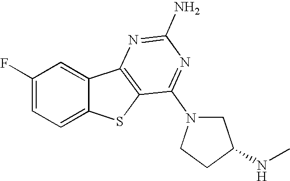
C1(F)=CC=C2C(=C1)C1=C(S2)C(N2CC(NC)CC2)=NC(N)=N1
